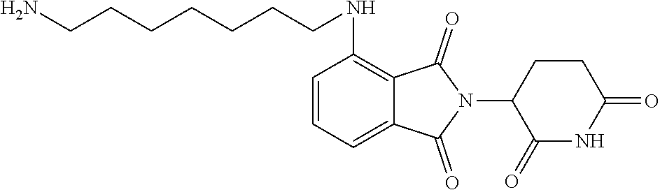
N(C1=C2C(=CC=C1)C(=O)N(C1C(=O)NC(=O)CC1)C2=O)CCCCCCCN
